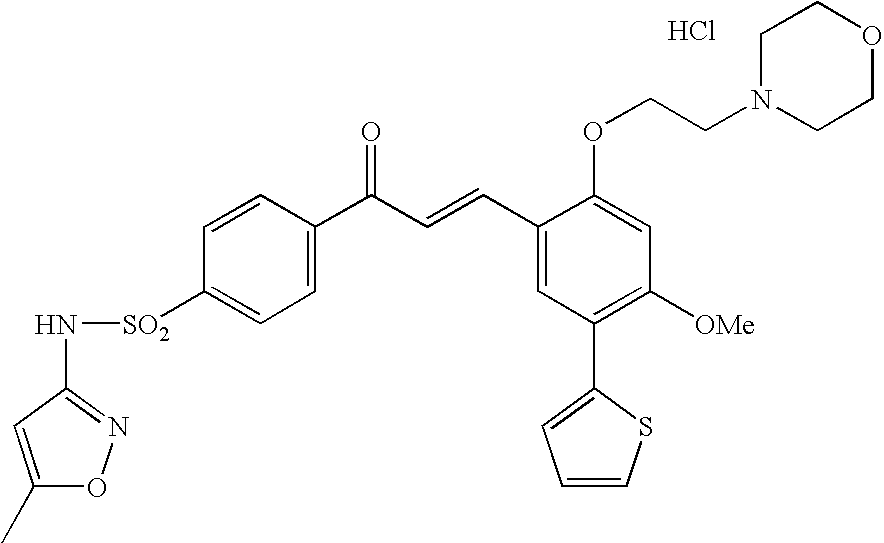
C1=C([SO2]NC2=NOC(C)=C2)C=CC(C(C=CC2=CC(C3=CC=CS3)=C([OMe])C=C2OCCN2CCOCC2)=O)=C1.Cl
